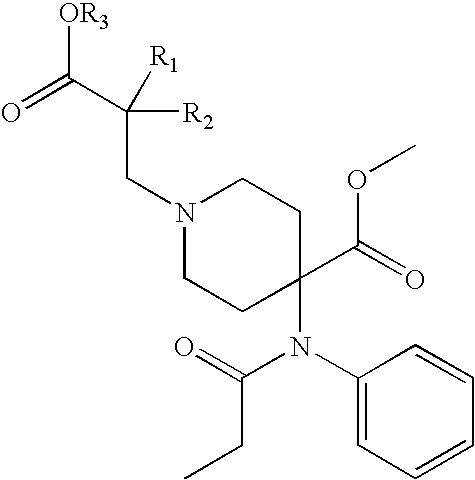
C1(N(C(=O)CC)C2(C(OC)=O)CCN(CC([R2])(C(=O)[OR3])[R1])CC2)=CC=CC=C1
